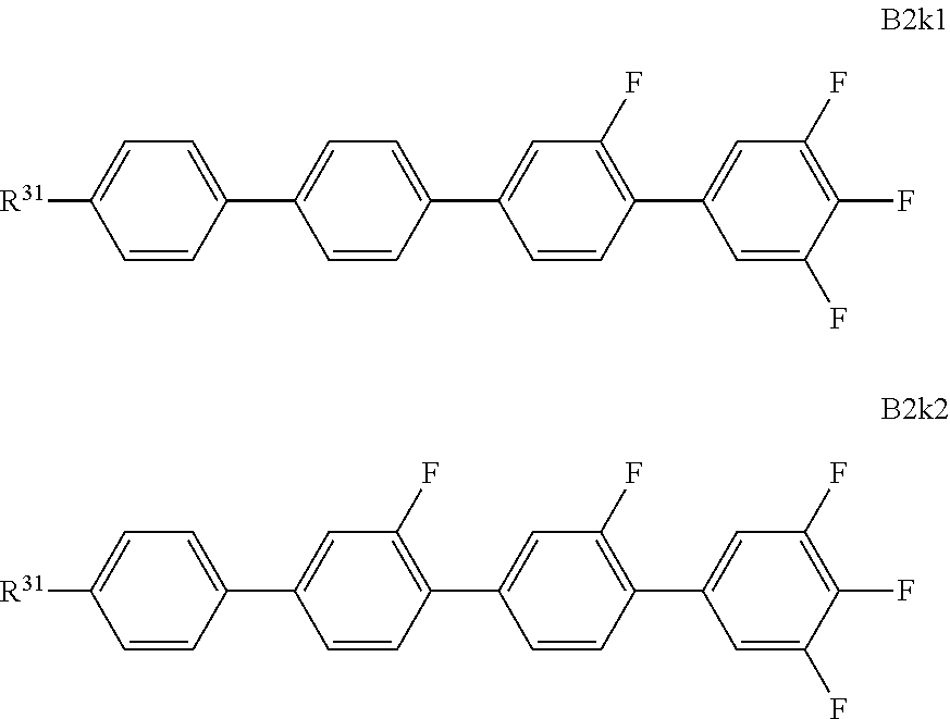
C1=C(C2=CC(F)=C(C3=CC(F)=C(C4=CC(F)=C(F)C(F)=C4)C=C3)C=C2)C=CC([R31])=C1.C1=C(C2=CC=C(C3=CC(F)=C(C4=CC(F)=C(F)C(F)=C4)C=C3)C=C2)C=CC([R31])=C1
